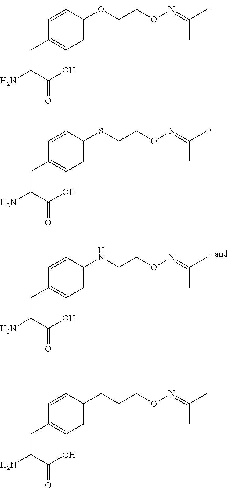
C1=CC(CCCON=C(C)C)=CC=C1CC(N)C(O)=O.C1=CC(OCCON=C(C)C)=CC=C1CC(N)C(O)=O.C1=CC(SCCON=C(C)C)=CC=C1CC(N)C(O)=O.C1=CC(NCCON=C(C)C)=CC=C1CC(N)C(O)=O
